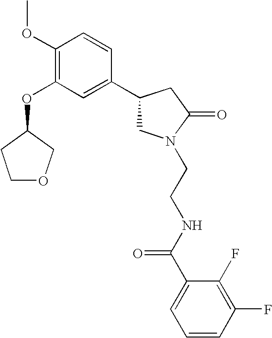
C1OCC(OC2=C(OC)C=CC(C3CN(CCNC(C4=CC=CC(F)=C4F)=O)C(=O)C3)=C2)C1
